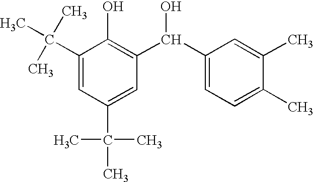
C1(C(C)(C)C)=CC(C(C)(C)C)=CC(C(C2=CC=C(C)C(C)=C2)O)=C1O
